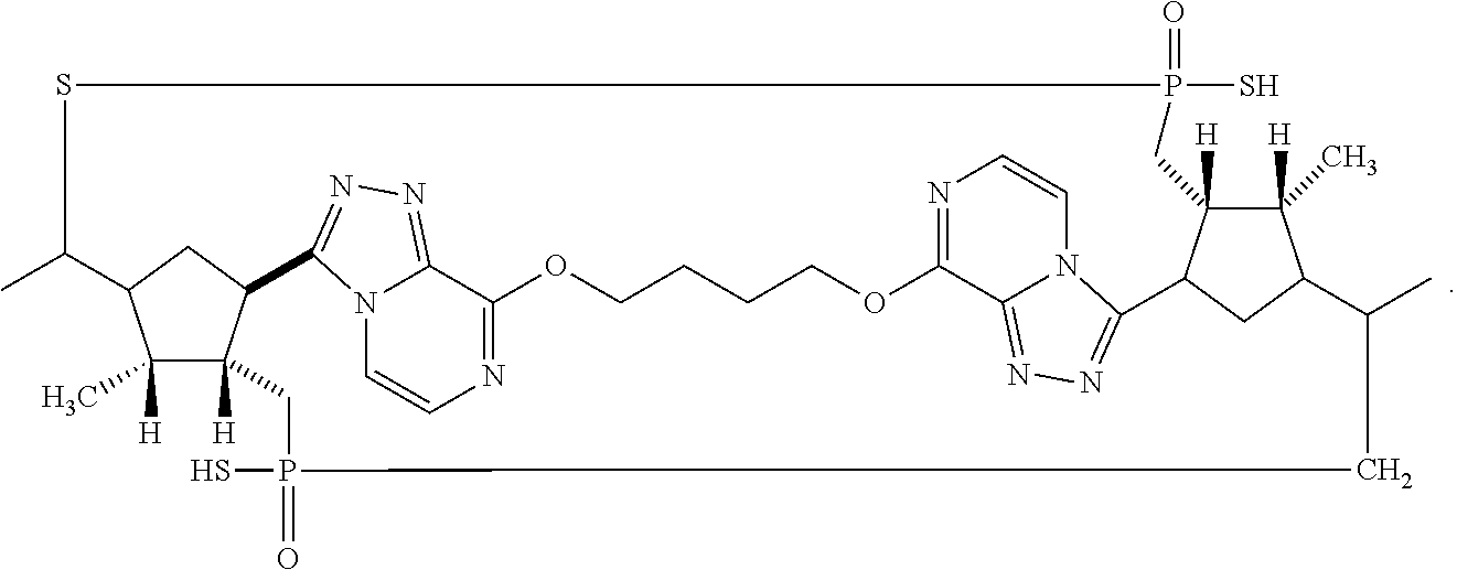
C1([H])(C)C2([H])C3CC1C(C)SP(=O)(S)CC1([H])C([H])(C)C(CC1C1=NN=C4C(=NC=CN41)OCCCCOC1=NC=CN4C1=NN=C34)C(C)CP(S)(=O)C2
